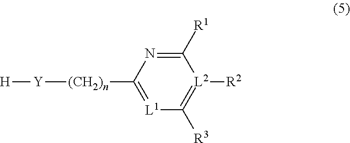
[H][Y][(CH2)n]C1=[L1]C([R3])=[L2]([R2])C([R1])=N1
